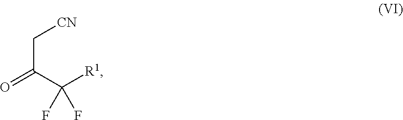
O=C(C[CN])C([R1])(F)F
